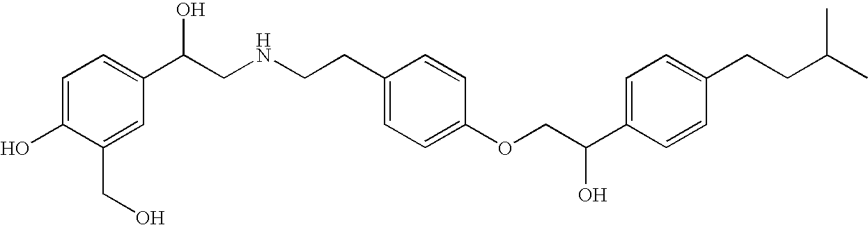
C1=C(O)C(CO)=CC(C(CNCCC2=CC=C(OCC(C3=CC=C(CCC(C)C)C=C3)O)C=C2)O)=C1
